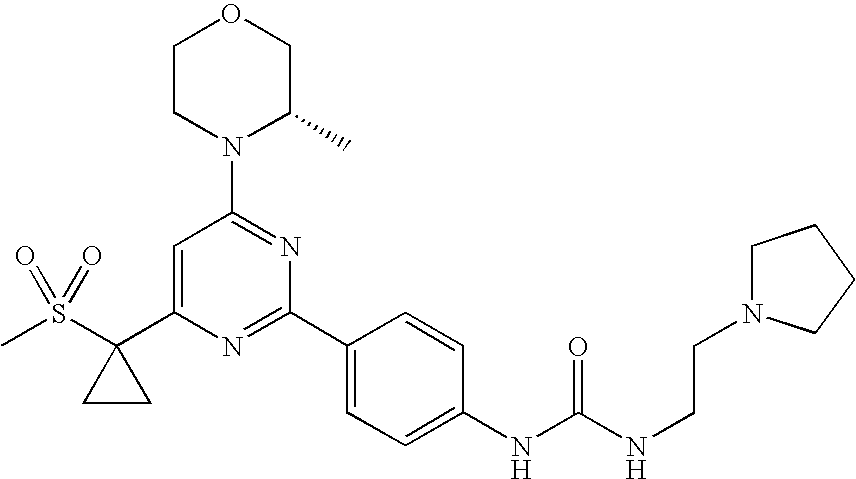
C1=C(C2(S(C)(=O)=O)CC2)N=C(C2=CC=C(NC(NCCN3CCCC3)=O)C=C2)N=C1N1C(C)COCC1
